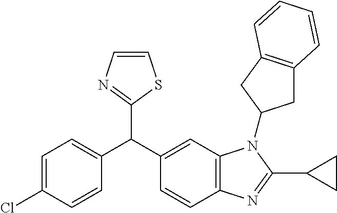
C1=C(Cl)C=CC(C(C2=CC3=C(C=C2)N=C(C2CC2)N3C2CC3=C(C2)C=CC=C3)C2=NC=CS2)=C1
